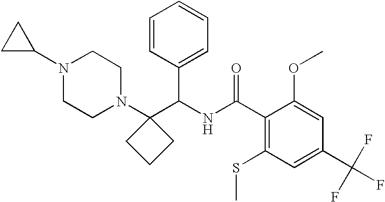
C1(C(NC(C2=C(SC)C=C(C(F)(F)F)C=C2OC)=O)C2=CC=CC=C2)(N2CCN(C3CC3)CC2)CCC1
